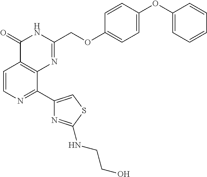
C1=CN=C(C2=CSC(NCCO)=N2)C2=C1C(=O)NC(COC1=CC=C(OC3=CC=CC=C3)C=C1)=N2
